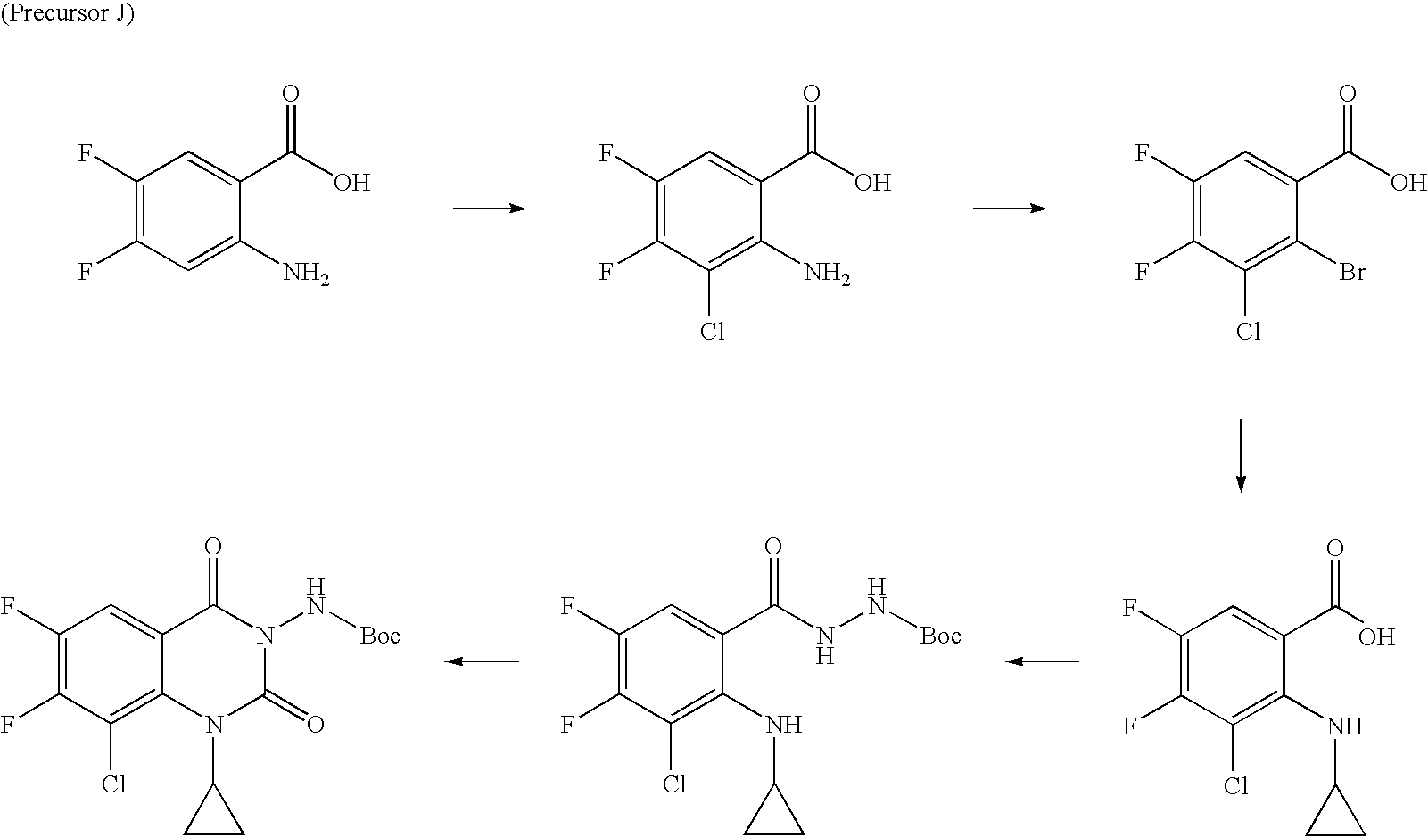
C1(F)=C(F)C(Cl)=C(Br)C(C(O)=O)=C1.C1(F)=C(F)C(Cl)=C(N)C(C(O)=O)=C1.C1(F)=C(F)C=C(N)C(C(O)=O)=C1.C1(F)=C(F)C(Cl)=C2C(=C1)C(=O)N(N[Boc])C(=O)N2C1CC1.C1(F)=C(F)C(Cl)=C(NC2CC2)C(C(NN[Boc])=O)=C1.C1(F)=C(F)C(Cl)=C(NC2CC2)C(C(O)=O)=C1
